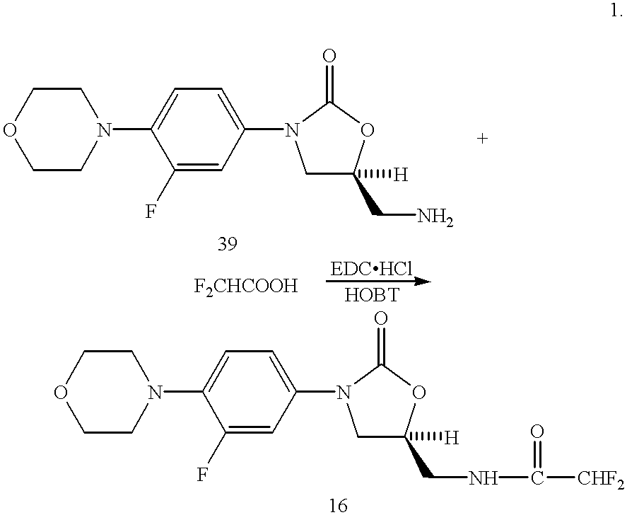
C1CN(C2=CC=C(N3CC([H])(CN)OC3=O)C=C2F)CCO1.C1CN(C2=CC=C(N3CC([H])(CNC(=O)[CHF2])OC3=O)C=C2F)CCO1
